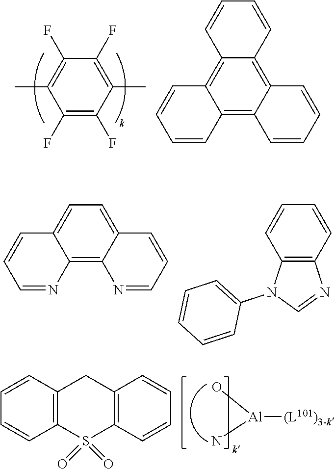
C1(C)=C(F)C(F)=C(C)C(F)=C1F.C12=C3C(=C4C(=C1C=CC=C2)C=CC=C4)C=CC=C3.C12=CC=C3C(=C1N=CC=C2)N=CC=C3.C12=C(C=CC=C1)N(C1=CC=CC=C1)C=N2.[Al]([(L101)3-k])(O)N.C12=C(CC3=C(S1(=O)=O)C=CC=C3)C=CC=C2
